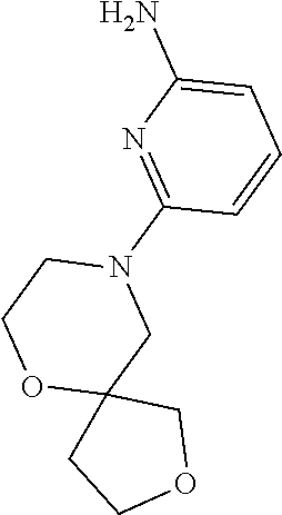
C12(CCOC1)CN(C1=NC(N)=CC=C1)CCO2
